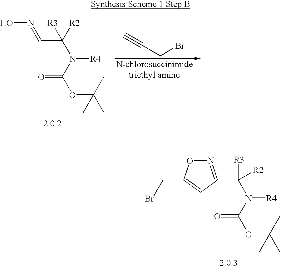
C(C(N(C(=O)OC(C)(C)C)[R4])([R3])[R2])=NO.C(CBr)#C.O=C(N(C([R3])([R2])C1=NOC(CBr)=C1)[R4])OC(C)(C)C
